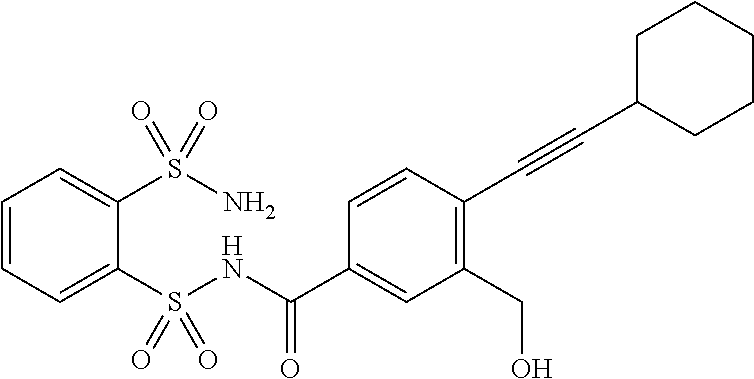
C1=CC=C(S(NC(C2=CC(CO)=C(C#CC3CCCCC3)C=C2)=O)(=O)=O)C(S(N)(=O)=O)=C1
